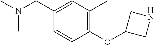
N(CC1=CC(C)=C(OC2CNC2)C=C1)(C)C
